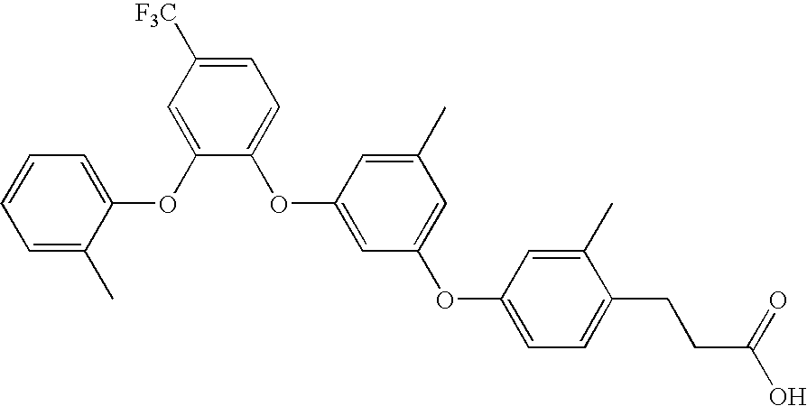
C1(OC2=CC(OC3=CC=C(CCC(O)=O)C(C)=C3)=CC(C)=C2)=CC=C([F3C])C=C1OC1=CC=CC=C1C
